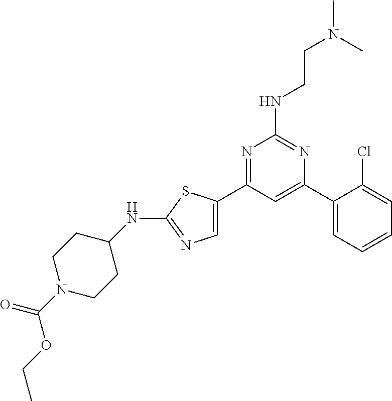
C1=C(C2=NC(NCCN(C)C)=NC(C3=CC=CC=C3Cl)=C2)SC(NC2CCN(C(OCC)=O)CC2)=N1
